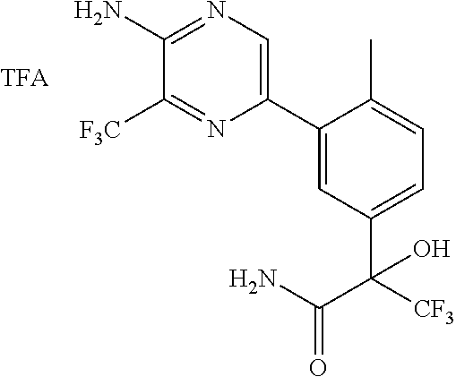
C1(N)=NC=C(C2=CC(C(O)([CF3])C(N)=O)=CC=C2C)N=C1[F3C]
